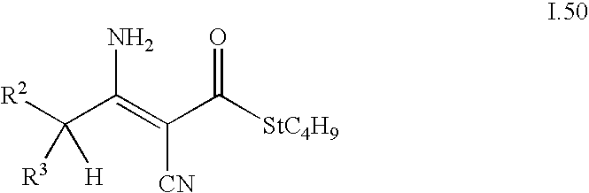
[R2]C(C(=C(C([StC4H9])=O)[CN])N)([H])[R3]
